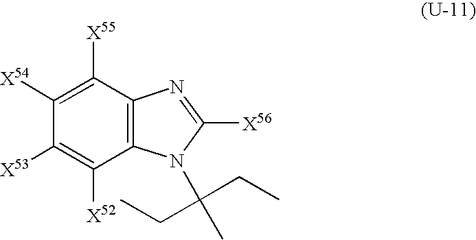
C12=C(C([X55])=C([X54])C([X53])=C1[X52])N=C([X56])N2C(CC)(CC)C
